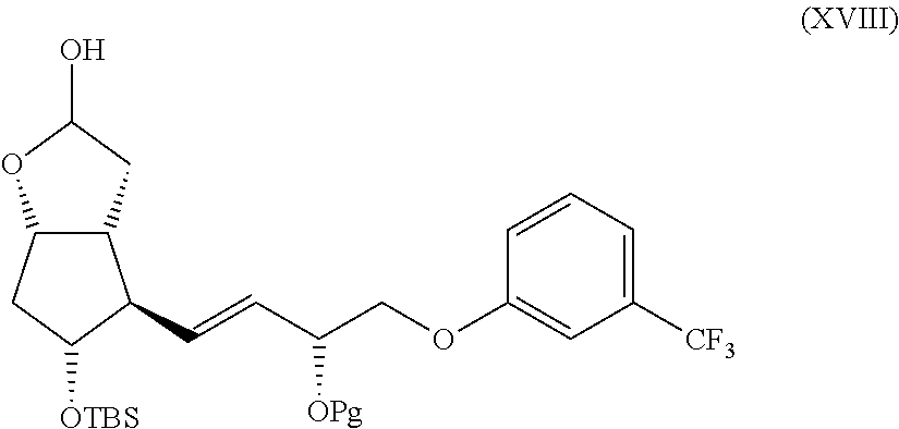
C12C(CC([OTBS])C1C=CC(COC1=CC([CF3])=CC=C1)[OPg])OC(O)C2
